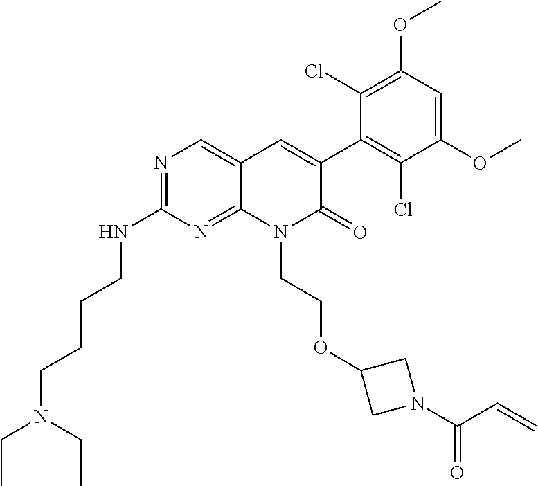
C1(NCCCCN(CC)CC)=NC=C2C(=N1)N(CCOC1CN(C(C=C)=O)C1)C(=O)C(C1=C(Cl)C(OC)=CC(OC)=C1Cl)=C2
